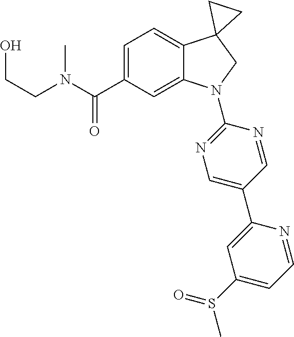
N(C(C1=CC=C2C(=C1)N(C1=NC=C(C3=CC(S(=O)C)=CC=N3)C=N1)CC21CC1)=O)(CCO)C
